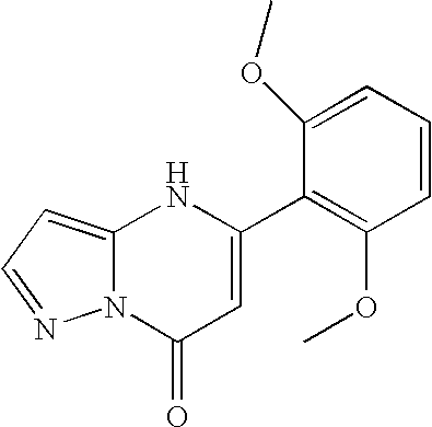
C1(C2=CC(=O)N3C(=CC=N3)N2)=C(OC)C=CC=C1OC
